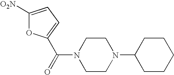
N1(C2CCCCC2)CCN(C(=O)C2=CC=C([O2N])O2)CC1
